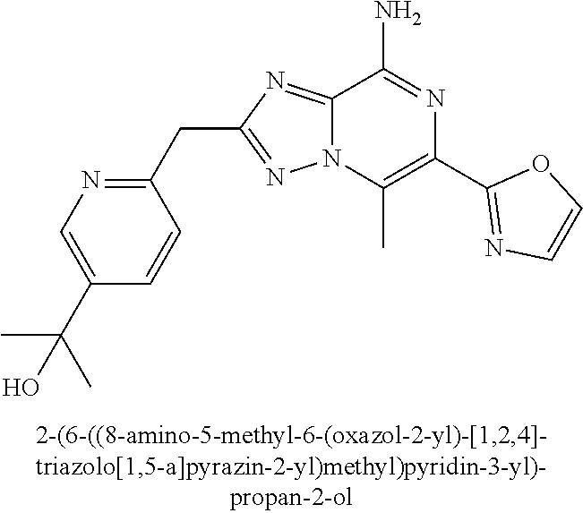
C1(CC2=NN3C(=N2)C(N)=NC(C2=NC=CO2)=C3C)=NC=C(C(C)(C)O)C=C1
